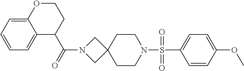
C(N1CC2(C1)CCN(S(C1=CC=C(OC)C=C1)(=O)=O)CC2)(=O)C1CCOC2=CC=CC=C12
